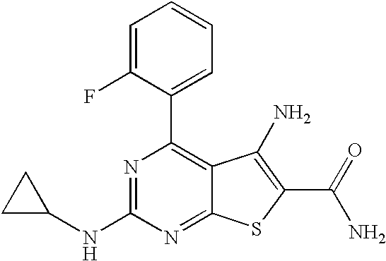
C1=C(F)C(C2=C3C(=NC(NC4CC4)=N2)SC(C(N)=O)=C3N)=CC=C1
